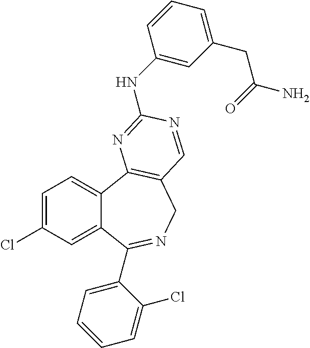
C1=C(Cl)C=C2C(=C1)C1=C(CN=C2C2=CC=CC=C2Cl)C=NC(NC2=CC(CC(=O)N)=CC=C2)=N1
